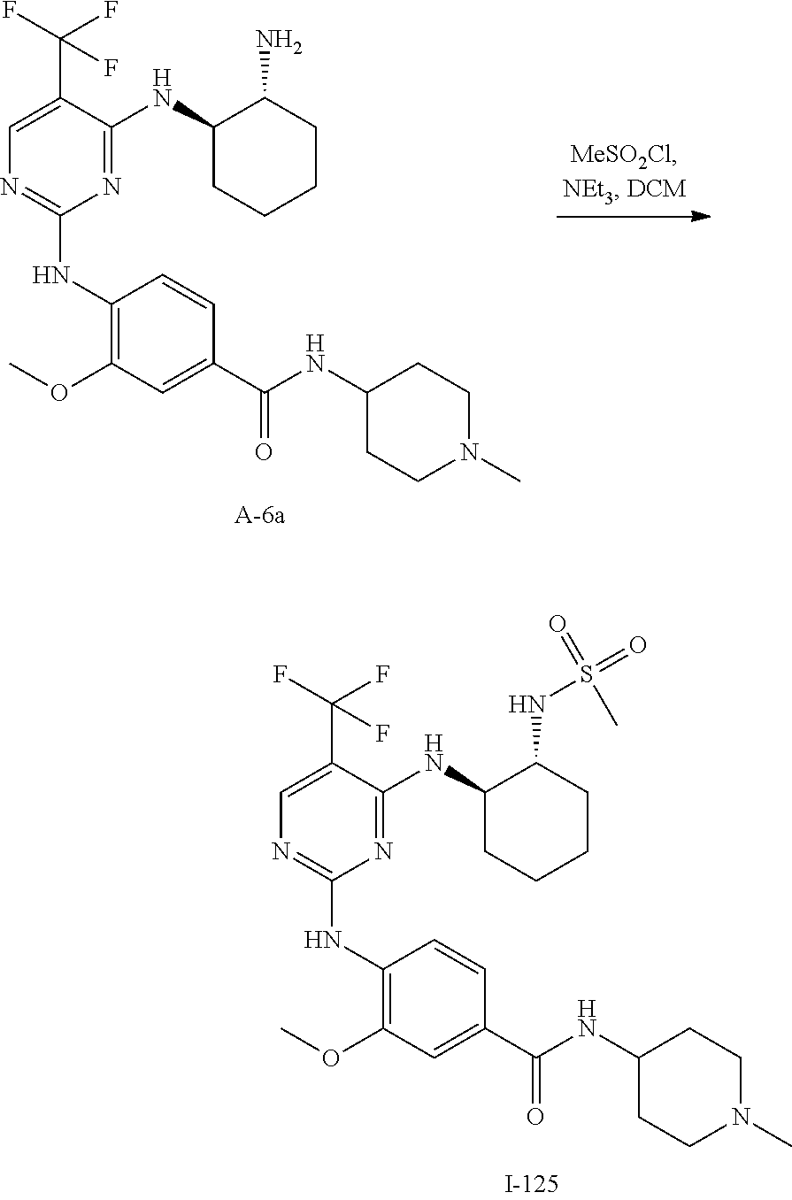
C1(NC2=NC=C(C(F)(F)F)C(NC3CCCCC3N)=N2)=C(OC)C=C(C(NC2CCN(C)CC2)=O)C=C1.C1(NC2=NC=C(C(F)(F)F)C(NC3CCCCC3NS(=O)(C)=O)=N2)=C(OC)C=C(C(NC2CCN(C)CC2)=O)C=C1
